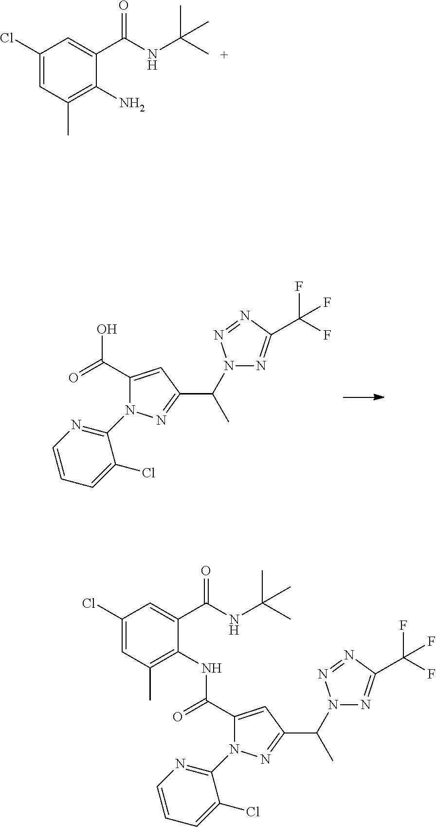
C1(C(=O)NC2=C(C)C=C(Cl)C=C2C(NC(C)(C)C)=O)=CC(C(N2N=C(C(F)(F)F)N=N2)C)=NN1C1=NC=CC=C1Cl.C1(Cl)=CC(C)=C(N)C(C(NC(C)(C)C)=O)=C1.C1(C(=O)O)=CC(C(N2N=C(C(F)(F)F)N=N2)C)=NN1C1=NC=CC=C1Cl
